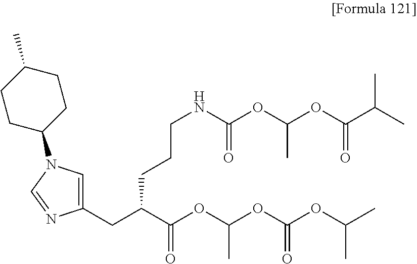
C1(CC(CCCNC(OC(OC(C(C)C)=O)C)=O)C(OC(OC(OC(C)C)=O)C)=O)=CN(C2CCC(C)CC2)C=N1
